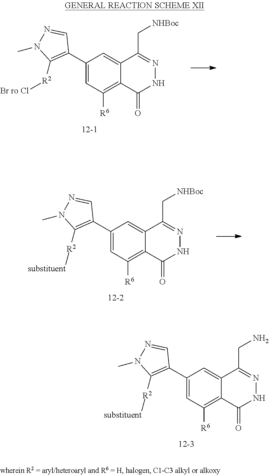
C1=C(C2=C([R2][substituent])N(C)N=C2)C=C2C(=C1[R6])C(=O)NN=C2CN.C1=C(C2=C([R2][substituent])N(C)N=C2)C=C2C(=C1[R6])C(=O)NN=C2C[NHBoc].C1=C(C2=C([R2][Br ro Cl])N(C)N=C2)C=C2C(=C1[R6])C(=O)NN=C2C[NHBoc]
